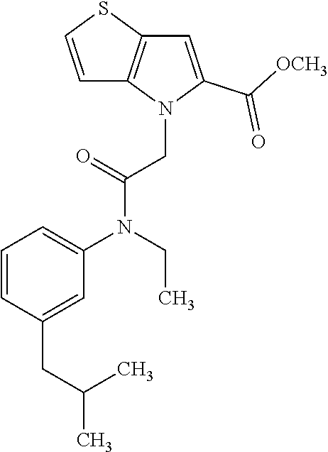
C1=CC(CC(C)C)=CC(N(CC)C(=O)CN2C(C([OCH3])=O)=CC3=C2C=CS3)=C1
